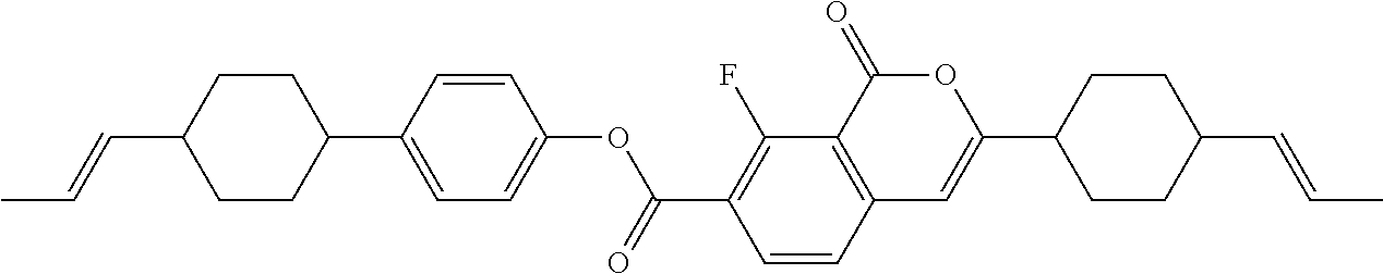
C12=C(C(=O)OC(C3CCC(C=CC)CC3)=C1)C(F)=C(C(=O)OC1=CC=C(C3CCC(C=CC)CC3)C=C1)C=C2
